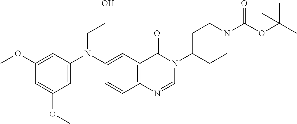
C1(OC)=CC(N(C2=CC3=C(C=C2)N=CN(C2CCN(C(OC(C)(C)C)=O)CC2)C3=O)CCO)=CC(OC)=C1
